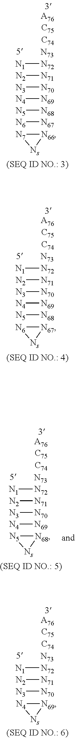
[N1][N72].[N2][N71].[N3][N70].[N4][N69].[N5][N68].[N6][N67].[N7]1[Ns][N66]1.[N1][N72].[N2][N71].[N3][N70].[N4][N69].[N5][N68].[N6]1[Ns][N67]1.[N1][N72].[N2][N71].[N3][N70].[N4][N69].[N5]1[Ns][N68]1.[N1][N72].[N2][N71].[N3][N70].[N4]1[Ns][N69]1
